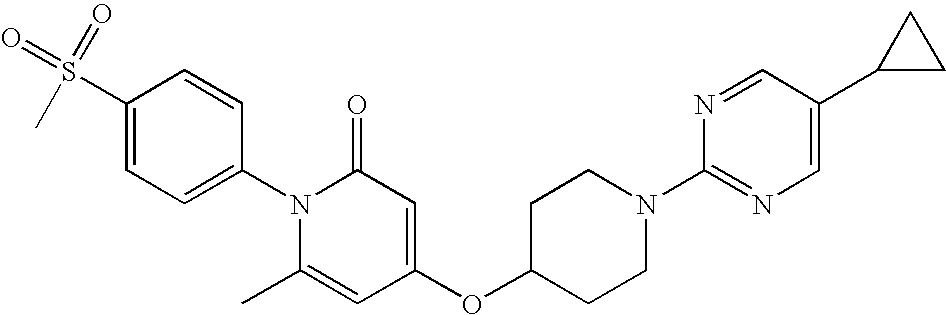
C1(S(=O)(C)=O)=CC=C(N2C(C)=CC(OC3CCN(C4=NC=C(C5CC5)C=N4)CC3)=CC2=O)C=C1
